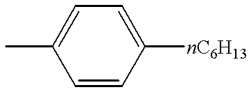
CC1=CC=C([nC6H13])C=C1
